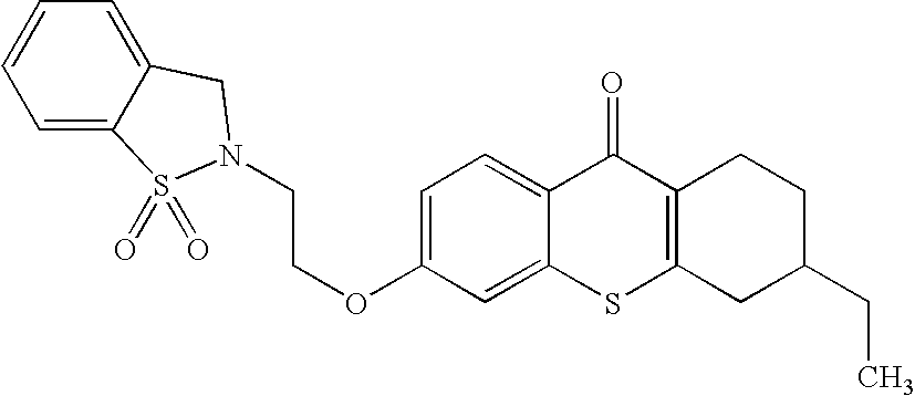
C1=CC=C2C(=C1)S(=O)(=O)N(CCOC1=CC=C3C(=C1)SC1=C(C3=O)CCC(CC)C1)C2
